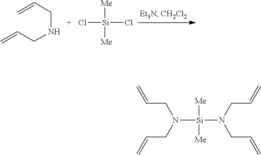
C(NCC=C)C=C.Cl[Si]([Me])([Me])Cl.N([Si]([Me])([Me])N(CC=C)CC=C)(CC=C)CC=C
